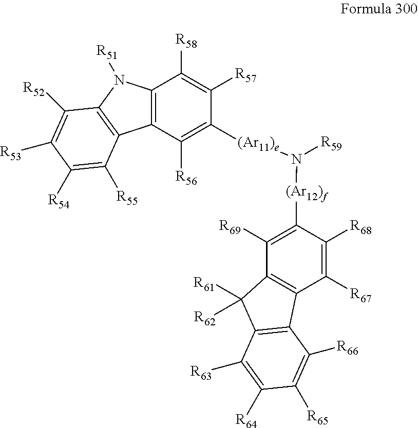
C12=C(C([R56])=C([(Ar11)e]N([R59])[(Ar12)f]C3=C([R69])C4=C(C([R67])=C3[R68])C3=C(C4([R61])[R62])C([R63])=C([R64])C([R65])=C3[R66])C([R57])=C1[R58])C1=C(N2[R51])C([R52])=C([R53])C([R54])=C1[R55]
